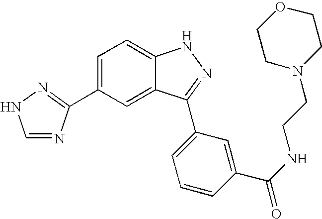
C1=C(C2=NNC=N2)C=C2C(=C1)NN=C2C1=CC=CC(C(NCCN2CCOCC2)=O)=C1
